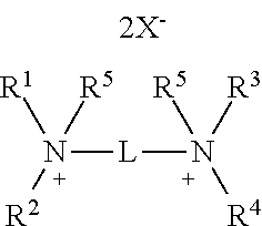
[R1]N([R2])([R5])[L]N([R5])([R3])[R4]
